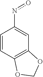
C1=CC2=C(C=C1no)OCO2
